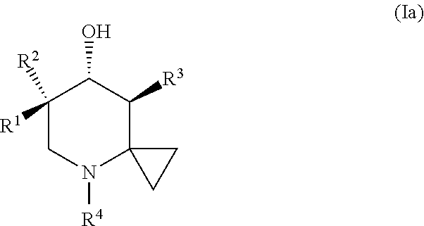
C1N([R4])C2(C([R3])C(O)C1([R2])[R1])CC2
